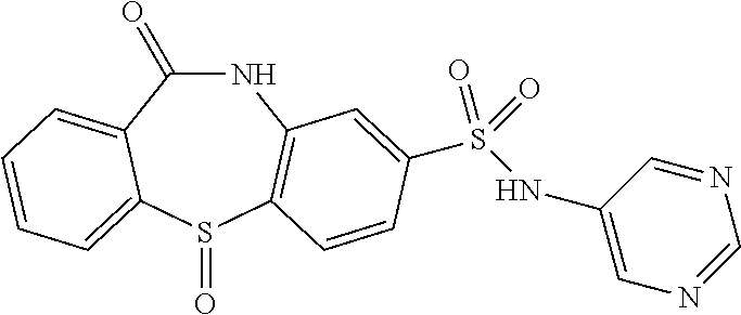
N1C(=O)C2=CC=CC=C2S(=O)C2=C1C=C(S(NC1=CN=CN=C1)(=O)=O)C=C2
